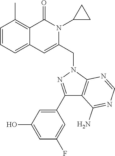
C1=CC=C2C(=C1C)C(=O)N(C1CC1)C(CN1C3=C(C(N)=NC=N3)C(C3=CC(O)=CC(F)=C3)=N1)=C2
